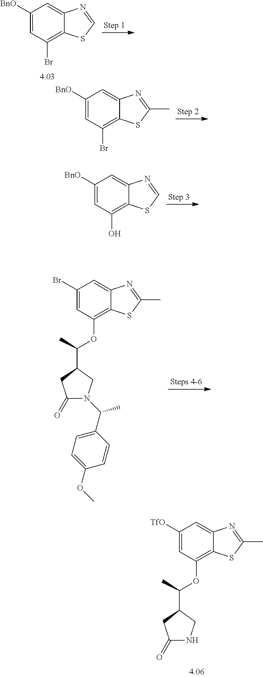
C1([BnO])=CC(Br)=C2C(=C1)N=C(C)S2.C1([BnO])=CC(O)=C2C(=C1)N=CS2.C1(Br)=CC(OC(C2CC(=O)N(C(C)C3=CC=C(OC)C=C3)C2)C)=C2C(=C1)N=C(C)S2.C1([BnO])=CC(Br)=C2C(=C1)N=CS2.C1([TfO])=CC(OC(C2CC(=O)NC2)C)=C2C(=C1)N=C(C)S2
